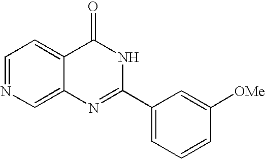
C1=NC=C2C(=C1)C(=O)NC(C1=CC=CC([OMe])=C1)=N2
